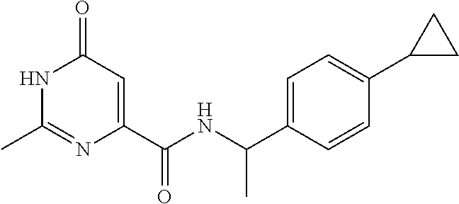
C1(C)=NC(C(NC(C2=CC=C(C3CC3)C=C2)C)=O)=CC(=O)N1
